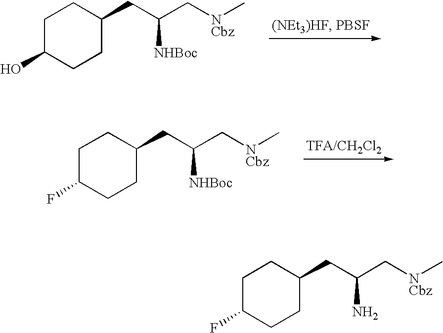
C1C(O)CCC(CC(C[NCbz]C)[NHBoc])C1.C1C(F)CCC(CC(C[NCbz]C)[NHBoc])C1.C1C(F)CCC(CC(C[NCbz]C)N)C1
